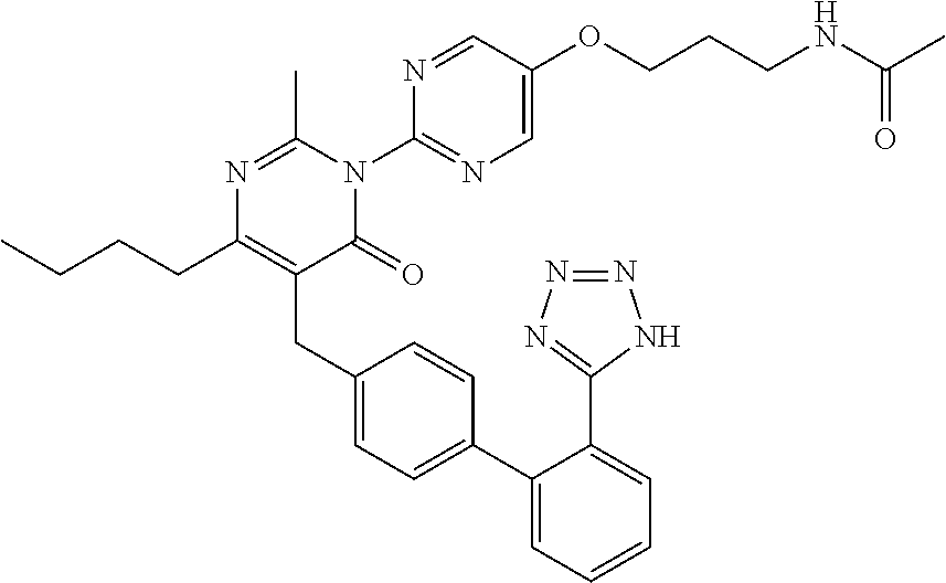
N1=C(C)N(C2=NC=C(OCCCNC(=O)C)C=N2)C(=O)C(CC2=CC=C(C3=CC=CC=C3C3=NN=NN3)C=C2)=C1CCCC
